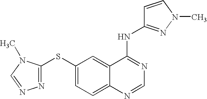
N1=C(SC2=CC=C3C(=C2)C(NC2=NN(C)C=C2)=NC=N3)N(C)C=N1
